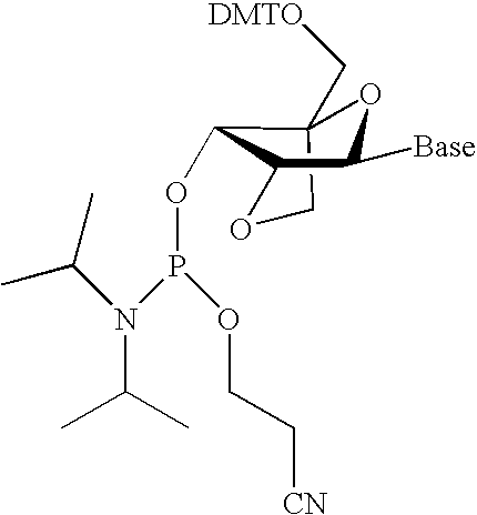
C12(C[DMTO])COC(C1OP(N(C(C)C)C(C)C)OCC[CN])C([Base])O2
